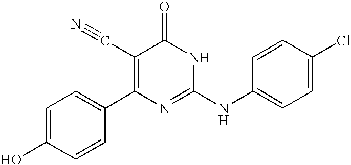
C1=CC(C2=C(C#N)C(=O)NC(NC3=CC=C(Cl)C=C3)=N2)=CC=C1O
